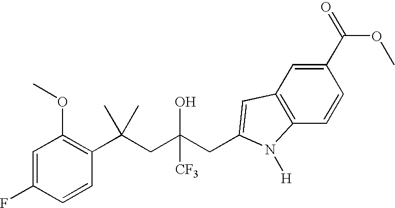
C1=C(F)C=CC(C(CC(CC2=CC3=C(C=CC(C(=O)OC)=C3)N2[H])(O)[CF3])(C)C)=C1OC
